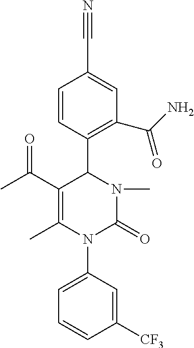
C1=CC(C2C(C(C)=O)=C(C)N(C3=CC=CC([CF3])=C3)C(=O)N2C)=C(C(N)=O)C=C1C#N
